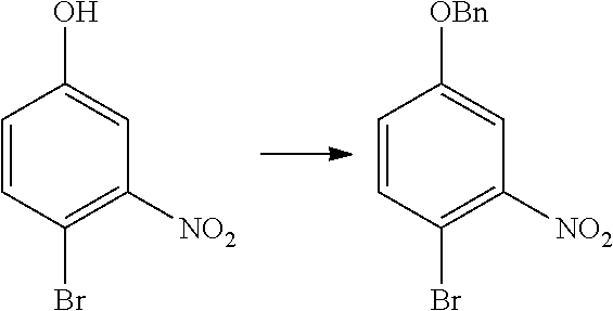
C1=CC(Br)=C([NO2])C=C1O.C1=CC(Br)=C([NO2])C=C1[OBn]
